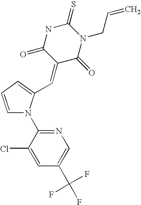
C1=CC=C(C=C2C(=O)N(CC=C)C(=S)NC2=O)N1C1=NC=C(C(F)(F)F)C=C1Cl
